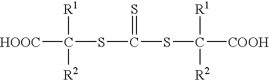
[HOOC]C([R2])([R1])SC(=S)SC([R1])([R2])[COOH]
